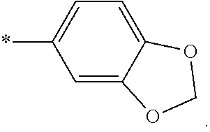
C1=C2C(=CC=C1*)OCO2
